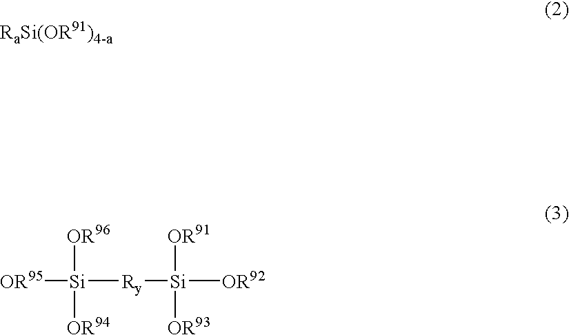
[Si]([OR95])([Ry][Si]([OR92])([OR91])[OR93])([OR96])[OR94]
